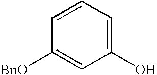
C1(O)=CC=CC([BnO])=C1
